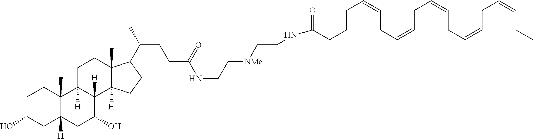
C1C(O)CC2([H])C(C)(C1)C1([H])C([H])(C(O)C2)C2([H])C(C)(CC1)C(C(CCC(NCC[NMe]CCNC(CCCC=CCC=CCC=CCC=CCC=CCC)=O)=O)C)CC2
